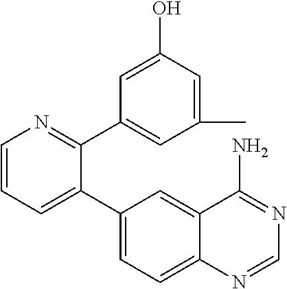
C1=CC=C(C2=CC=C3C(=C2)C(N)=NC=N3)C(C2=CC(C)=CC(O)=C2)=N1
